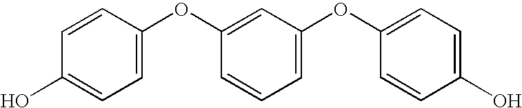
C1(O)=CC=C(OC2=CC(OC3=CC=C(O)C=C3)=CC=C2)C=C1
